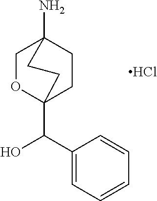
C1OC2(C(O)C3=CC=CC=C3)CCC1(N)CC2.Cl
